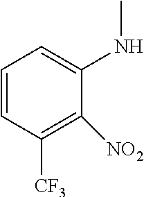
C1=CC([CF3])=C([NO2])C(NC)=C1
